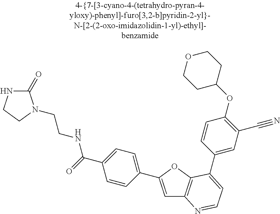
C1=C(C2=CC=C(C(=O)NCCN3C(=O)NCC3)C=C2)OC2=C1N=CC=C2C1=CC(C#N)=C(OC2CCOCC2)C=C1
